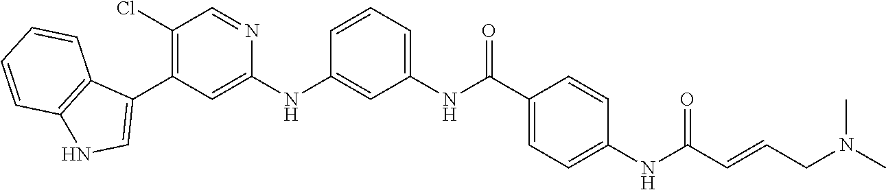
C1(Cl)=C(C2=CNC3=C2C=CC=C3)C=C(NC2=CC(NC(C3=CC=C(NC(C=CCN(C)C)=O)C=C3)=O)=CC=C2)N=C1
